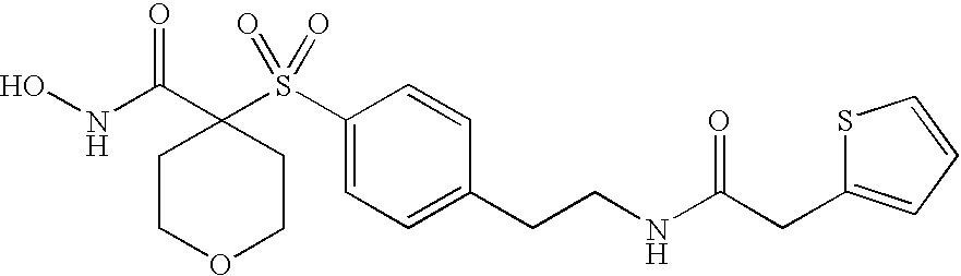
N(C(C1(S(C2=CC=C(CCNC(CC3=CC=CS3)=O)C=C2)(=O)=O)CCOCC1)=O)O
